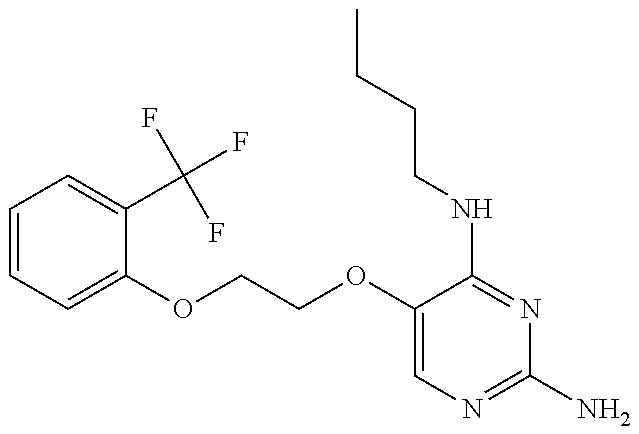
C1=CC=C(OCCOC2=CN=C(N)N=C2NCCCC)C(C(F)(F)F)=C1
